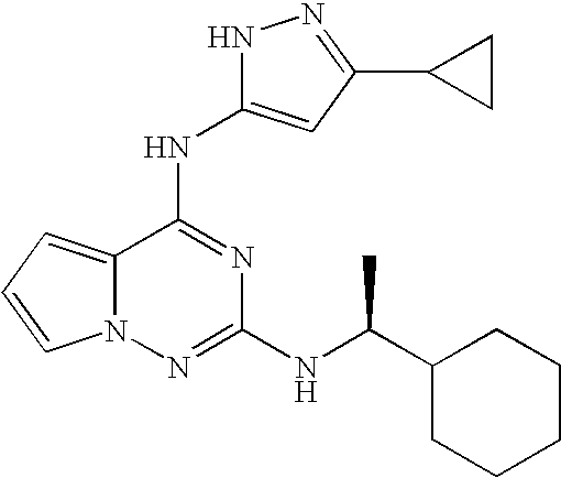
C12=CC=CN1N=C(NC(C1CCCCC1)C)N=C2NC1=CC(C2CC2)=NN1
